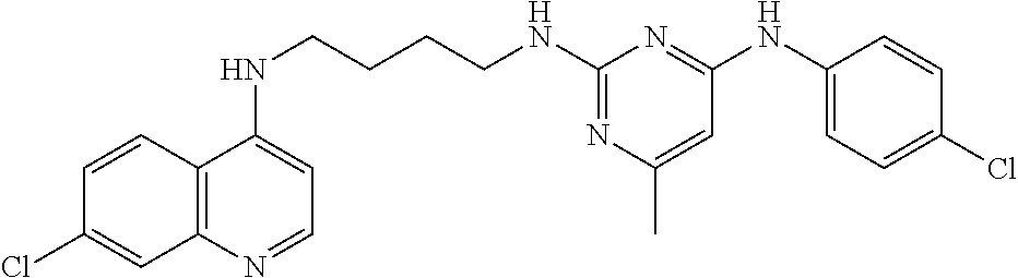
C12=C(N=CC=C1NCCCCNC1=NC(C)=CC(NC3=CC=C(Cl)C=C3)=N1)C=C(Cl)C=C2
